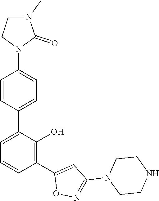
C1=CC(C2=CC=CC(C3=CC(N4CCNCC4)=NO3)=C2O)=CC=C1N1C(=O)N(C)CC1
